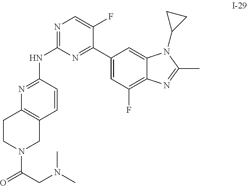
N1=C(NC2=NC3=C(C=C2)CN(C(CN(C)C)=O)CC3)N=C(C2=CC(F)=C3C(=C2)N(C2CC2)C(C)=N3)C(F)=C1
